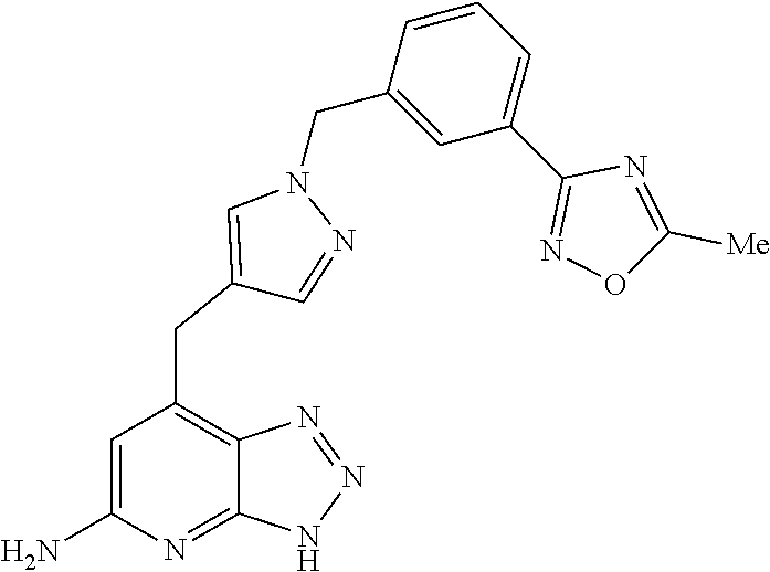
C1=C(N)N=C2C(=C1CC1=CN(CC3=CC(C4=NOC([Me])=N4)=CC=C3)N=C1)N=NN2
